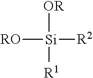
[RO][Si]([R2])([OR])[R1]
